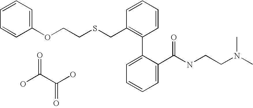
C(C1=C(C2=CC=CC=C2C(NCCN(C)C)=O)C=CC=C1)SCCOC1=CC=CC=C1.OC(C(O)=O)=O
